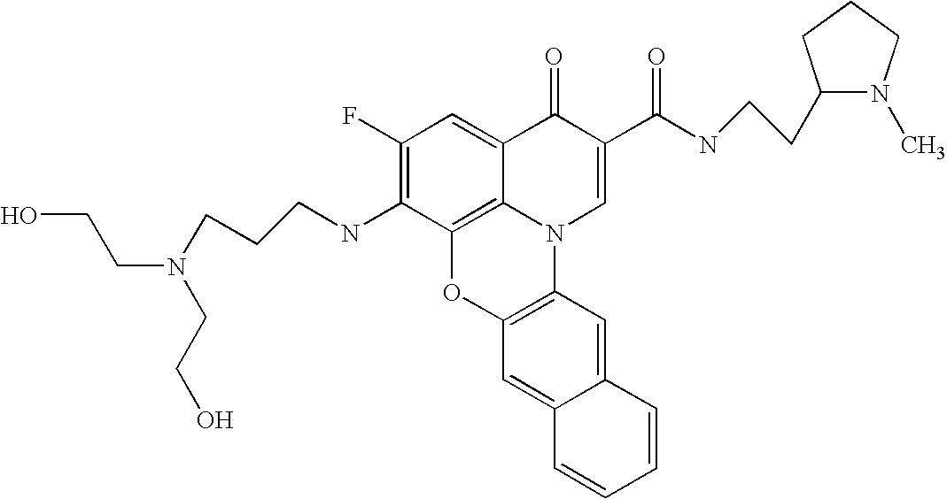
C1(F)=C(NCCCN(CCO)CCO)C2=C3C(=C1)C(=O)C(C(NCCC1N(C)CCC1)=O)=CN3C1=C(O2)C=C2C(=C1)C=CC=C2
